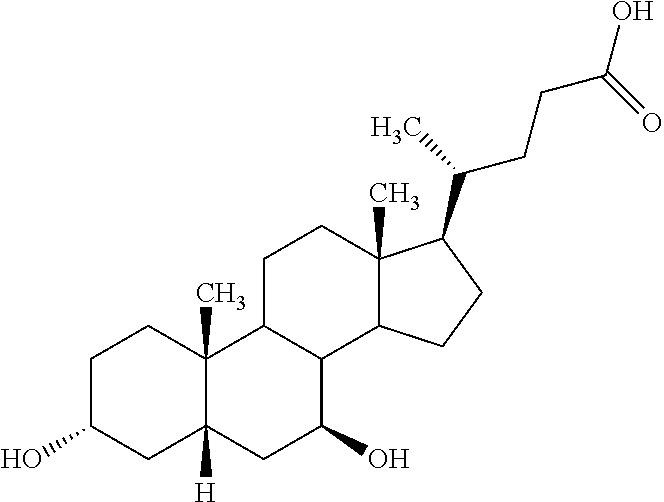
C1C(O)CC2([H])C(C)(C1)C1C(C(O)C2)C2C(C)(CC1)C(C(C)CCC(O)=O)CC2
